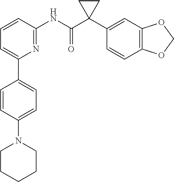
C1=CC(NC(C2(C3=CC4=C(C=C3)OCO4)CC2)=O)=NC(C2=CC=C(N3CCCCC3)C=C2)=C1
